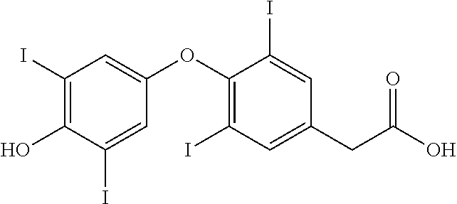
C1(I)=C(O)C(I)=CC(OC2=C(I)C=C(CC(O)=O)C=C2I)=C1
